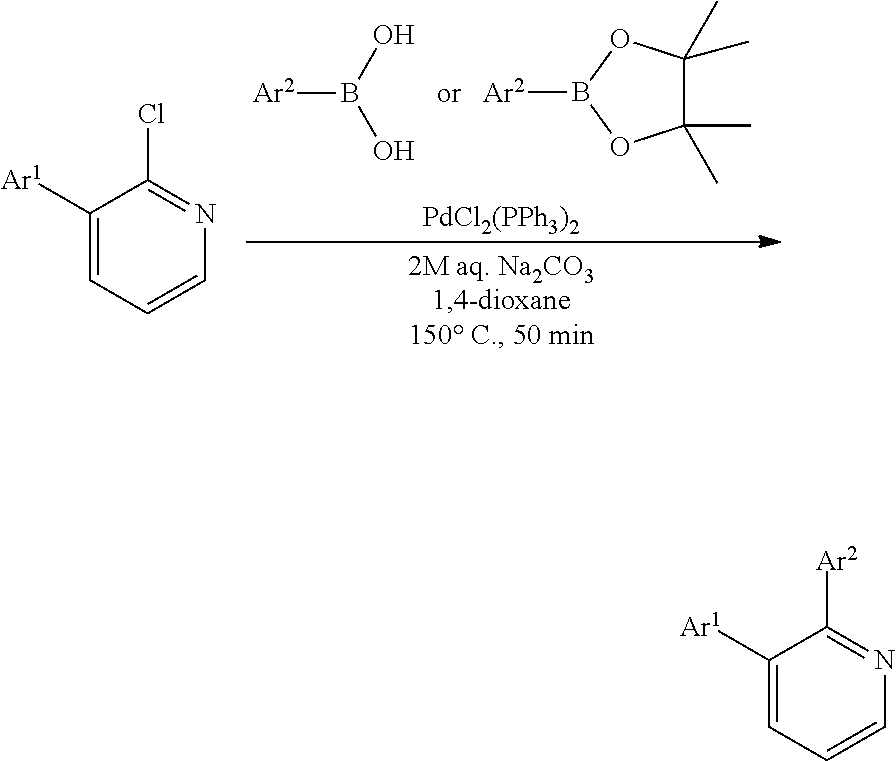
[Ar2]B(O)O.C1(C)(C)C(C)(C)OB([Ar2])O1.[PdCl2(PPh3)2].C1([Ar1])=CC=CN=C1Cl.C1([Ar1])=CC=CN=C1[Ar2]
